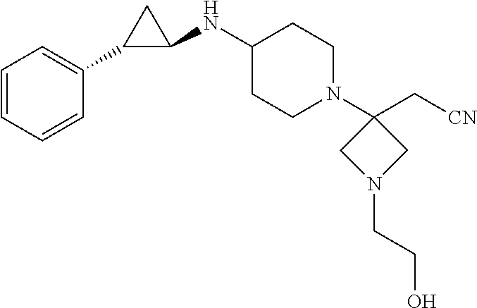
C1=CC=CC(C2C(NC3CCN(C4(C[CN])CN(CCO)C4)CC3)C2)=C1
